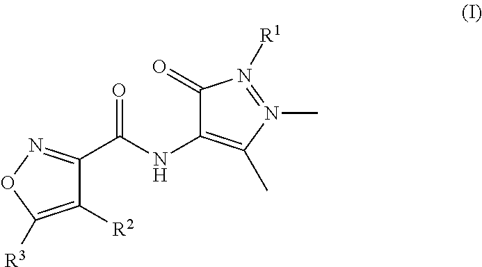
C1([R2])=C([R3])ON=C1C(NC1=C(C)N(C)=N([R1])C1=O)=O
